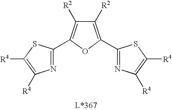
N1=C(C2=C([R2])C([R2])=C(C3=NC([R4])=C([R4])S3)O2)SC([R4])=C1[R4]
